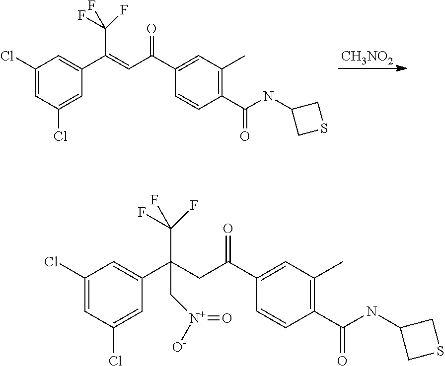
[CH3NO2].C1(Cl)=CC(Cl)=CC(C(=CC(=O)C2=CC(C)=C(C(=O)NC3CSC3)C=C2)C(F)(F)F)=C1.C1(Cl)=CC(Cl)=CC(C(CC(=O)C2=CC(C)=C(C(=O)NC3CSC3)C=C2)(C(F)(F)F)C[N+](=O)[O-])=C1
